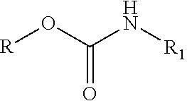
[R]OC(N[R1])=O
